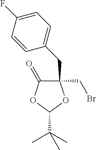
C1(CC2=CC=C(F)C=C2)(CBr)C(=O)OC(C(C)(C)C)O1
